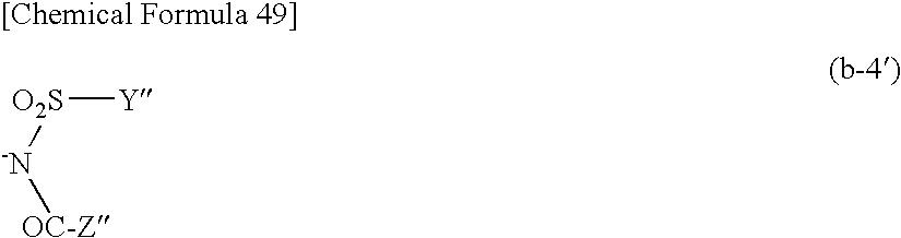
[O2S]([Y])[-N][OC-Z]
